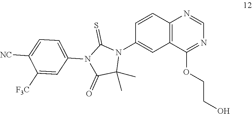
C12=C(C=CC(N3C(=S)N(C4=CC=C([NC])C([F3C])=C4)C(=O)C3(C)C)=C1)N=CN=C2OCCO
